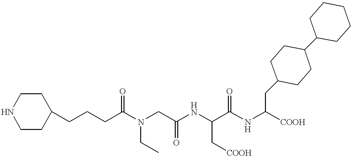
C1(CCCC(N(CC(NC(C(NC([COOH])CC2CCC(C3CCCCC3)CC2)=O)C[COOH])=O)CC)=O)CCNCC1
